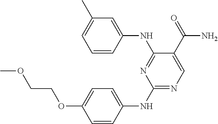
C1(NC2=CC=C(OCCOC)C=C2)=NC=C(C(=O)N)C(NC2=CC(C)=CC=C2)=N1
